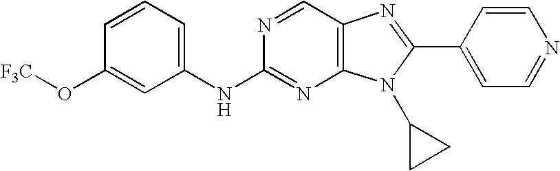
C1=CC=C(NC2=NC3=C(C=N2)N=C(C2=CC=NC=C2)N3C2CC2)C=C1O[F3C]
